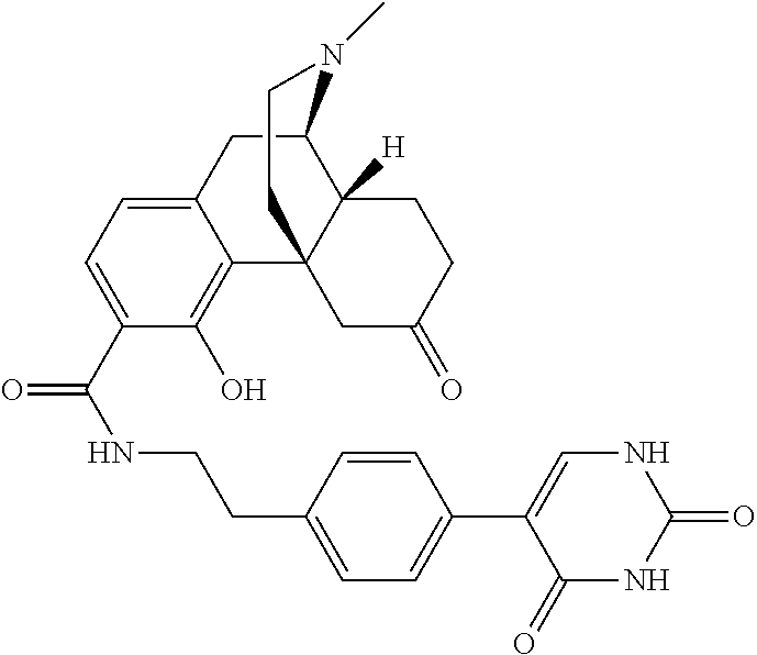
N(C(=O)C1=CC=C2C(=C1O)C13C([H])(C(C2)N(C)CC1)CCC(=O)C3)CCC1=CC=C(C2=CNC(=O)NC2=O)C=C1
